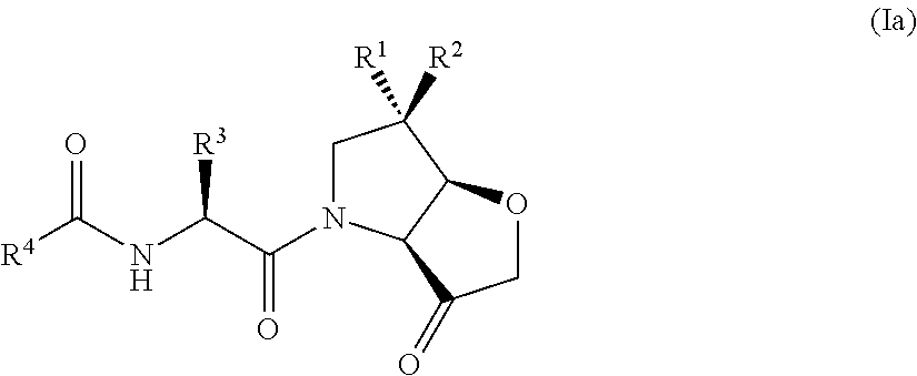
C1N(C(C(NC([R4])=O)[R3])=O)C2C(C1([R1])[R2])OCC2=O
